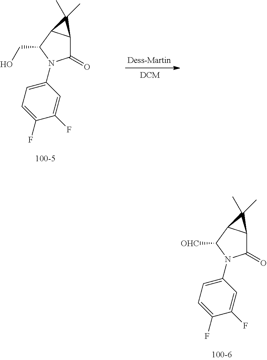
C1(=O)C2C(C([OHC])N1C1=CC=C(F)C(F)=C1)C2(C)C.C1(=O)C2C(C(CO)N1C1=CC=C(F)C(F)=C1)C2(C)C
